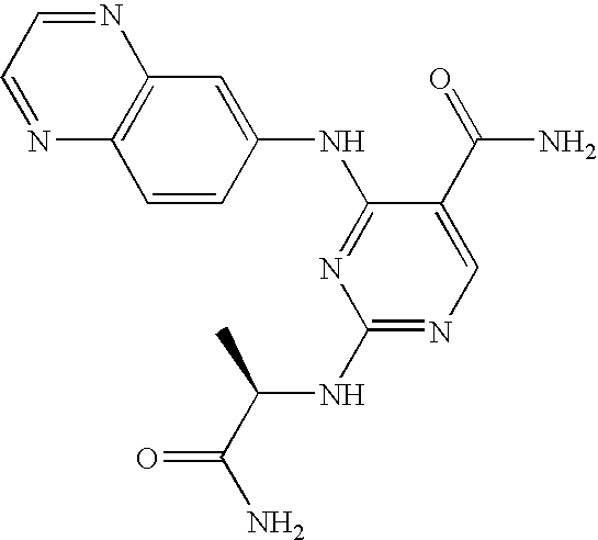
C12=C(C=CC(NC3=NC(NC(C(N)=O)C)=NC=C3C(=O)N)=C1)N=CC=N2
